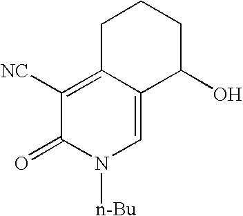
C1C2=C([NC])C(=O)N([n-Bu])C=C2C(O)CC1
